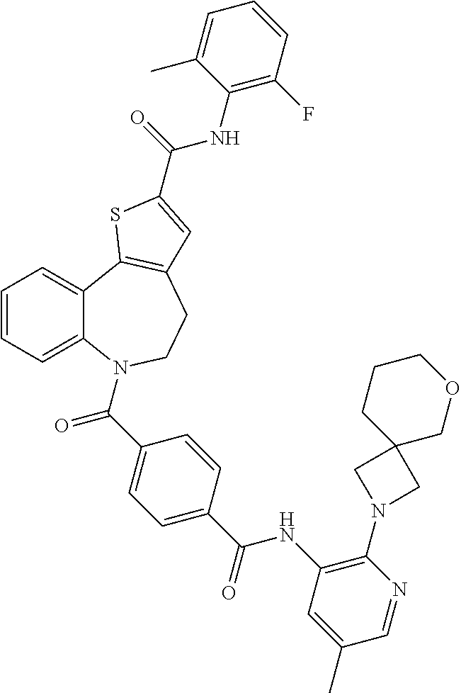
C1=CC=C2C(=C1)C1=C(CCN2C(C2=CC=C(C(=O)NC3=C(N4CC5(C4)COCCC5)N=CC(C)=C3)C=C2)=O)C=C(C(NC2=C(F)C=CC=C2C)=O)S1
